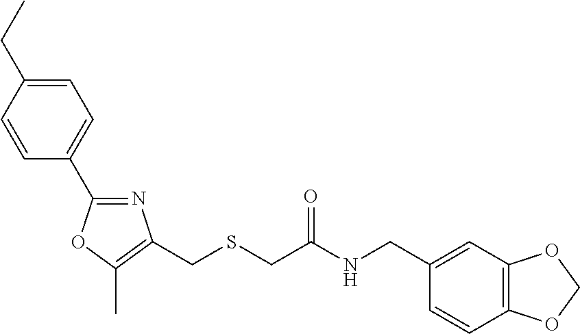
N1=C(C2=CC=C(CC)C=C2)OC(C)=C1CSCC(NCC1=CC2=C(C=C1)OCO2)=O
